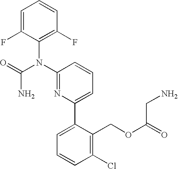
C1=C(F)C(N(C2=NC(C3=CC=CC(Cl)=C3COC(=O)CN)=CC=C2)C(=O)N)=C(F)C=C1
